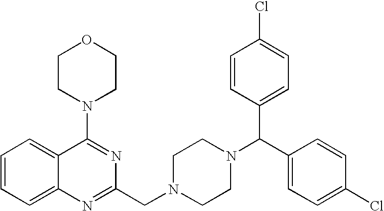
C1(N2CCOCC2)=NC(CN2CCN(C(C3=CC=C(Cl)C=C3)C3=CC=C(Cl)C=C3)CC2)=NC2=CC=CC=C12
